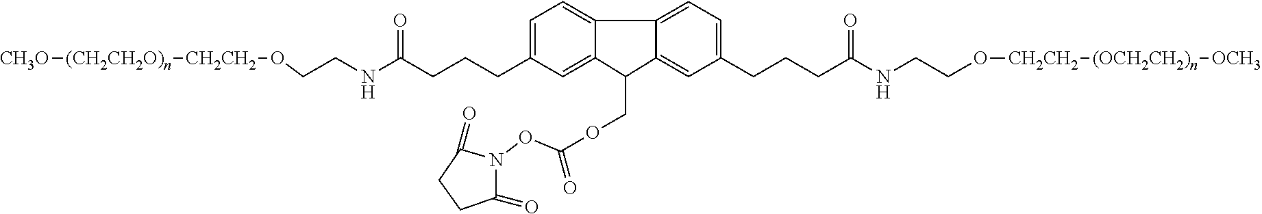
[CH3O][(CH2CH2O)n][CH2CH2]OCCNC(CCCC1=CC=C2C(=C1)C(COC(=O)ON1C(=O)CCC1=O)C1=CC(CCCC(NCCO[CH2CH2][(OCH2CH2)n][OCH3])=O)=CC=C21)=O
